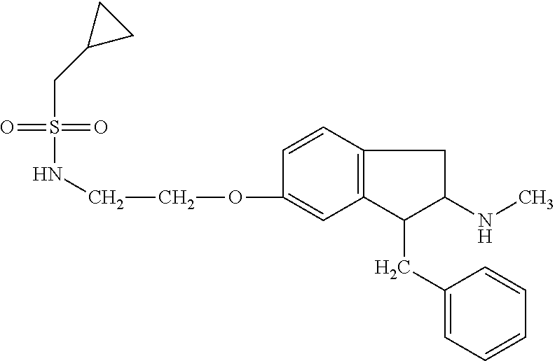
C1=CC2=C(C=C1OCCNS(=O)(=O)CC1CC1)C(CC1=CC=CC=C1)C(NC)C2
